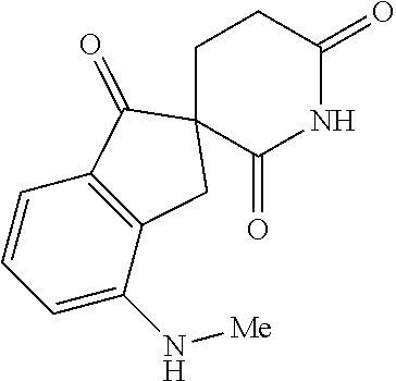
C1CC(=O)NC(=O)C12CC1=C(C=CC=C1N[Me])C2=O
